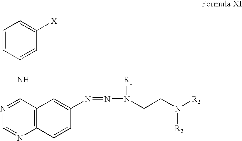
C1=CC(NC2=NC=NC3=C2C=C(N=NN([R1])CCN([R2])[R2])C=C3)=CC([X])=C1
